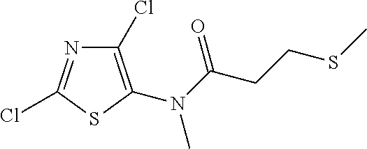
C1(Cl)=C(N(C(CCSC)=O)C)SC(Cl)=N1
